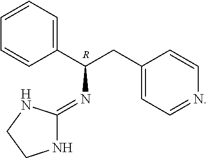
C1(C(CC2=CC=NC=C2)N=C2NCCN2)=CC=CC=C1.[R]
